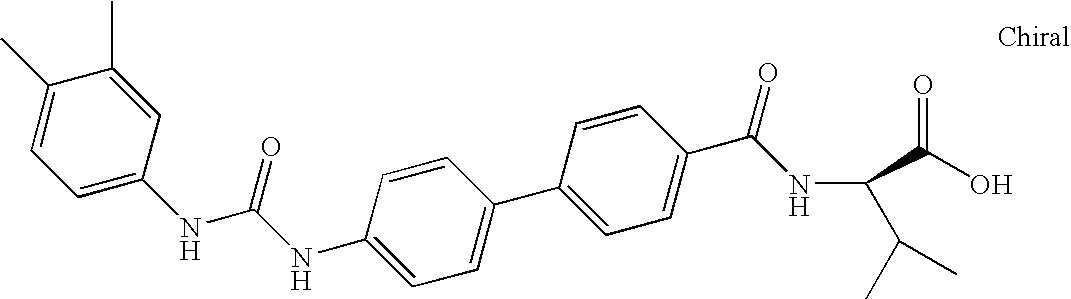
C1(NC(NC2=CC=C(C)C(C)=C2)=O)=CC=C(C2=CC=C(C(=O)NC(C(O)=O)C(C)C)C=C2)C=C1
